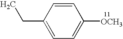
CCC1=CC=C([OCH3])C=C1
